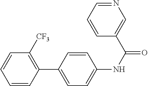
C1=CC(C2=CC=C(NC(=O)C3=CN=CC=C3)C=C2)=C([CF3])C=C1
